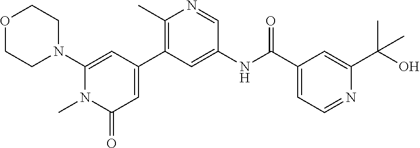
O1CCN(C2=CC(C3=C(C)N=CC(NC(C4=CC=NC(C(O)(C)C)=C4)=O)=C3)=CC(=O)N2C)CC1
